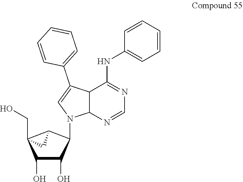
C12C(N=CN=C1NC1=CC=CC=C1)N(C1C(O)C(O)C3(CO)C1C3)C=C2C1=CC=CC=C1
